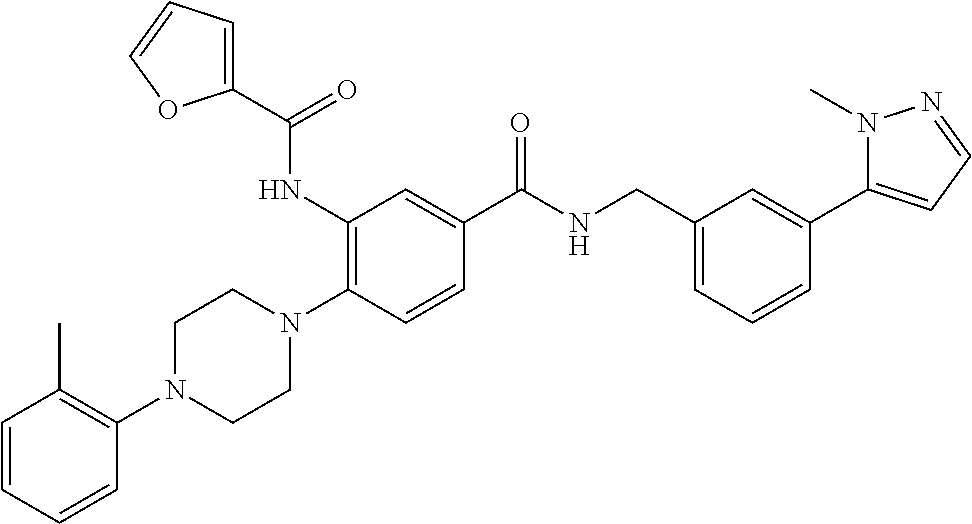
C1=CC=CC(N2CCN(C3=C(NC(C4=CC=CO4)=O)C=C(C(NCC4=CC=CC(C5=CC=NN5C)=C4)=O)C=C3)CC2)=C1C
